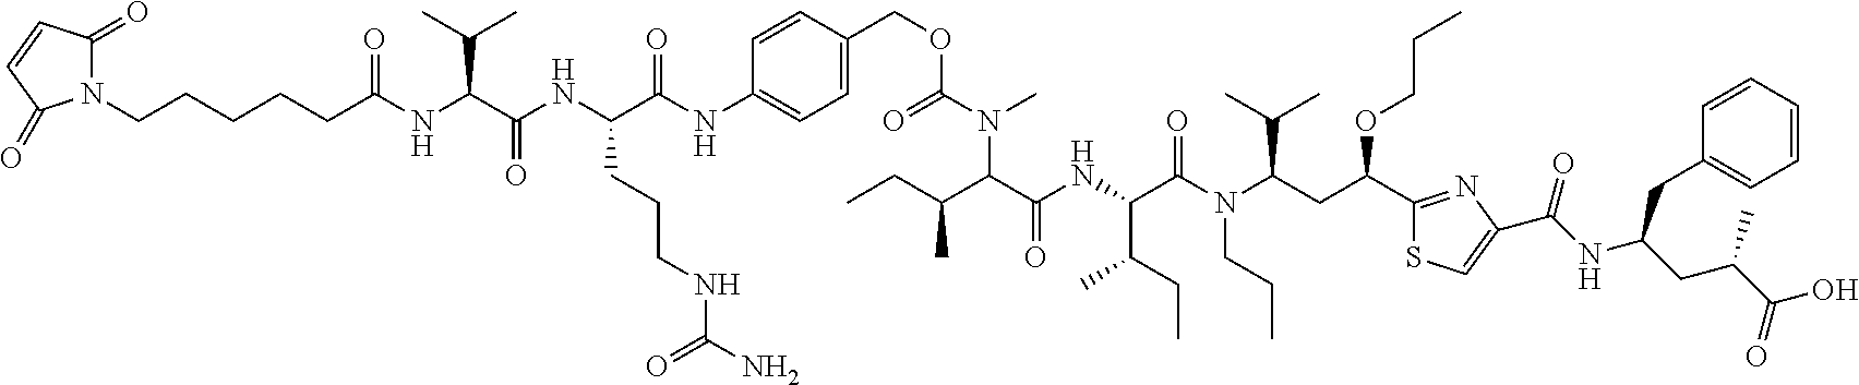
C1(=O)N(CCCCCC(NC(C(NC(CCCNC(N)=O)C(NC2=CC=C(COC(N(C)C(C(NC(C(N(C(C(C)C)CC(C3=NC(C(NC(CC(C(O)=O)C)CC4=CC=CC=C4)=O)=CS3)OCCC)CCC)=O)C(C)CC)=O)C(CC)C)=O)C=C2)=O)=O)C(C)C)=O)C(=O)C=C1
